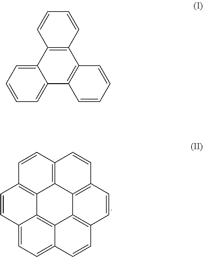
C12=C3C=CC4=C1C1=C(C=C4)C=CC4=C1C1=C2C(=CC=C1C=C4)C=C3.C12=CC=CC=C1C1=C(C3=C2C=CC=C3)C=CC=C1
